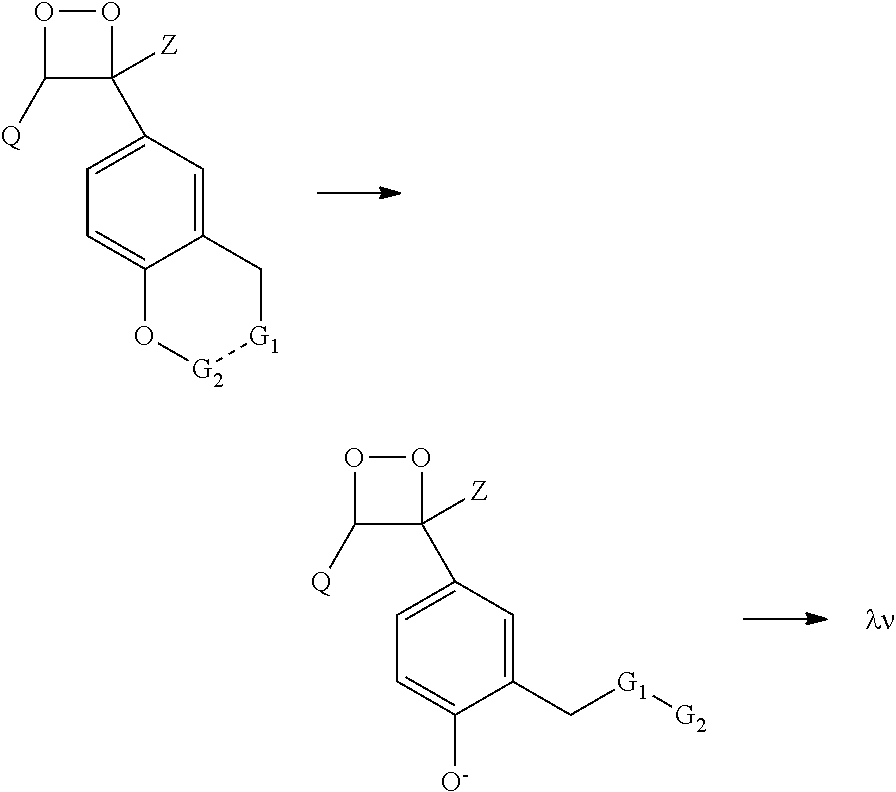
C1([Q])C(C2=CC=C3C(=C2)C[G1][G2]O3)([Z])OO1.C1([Q])C(C2=CC=C([O-])C(C[G1][G2])=C2)([Z])OO1
